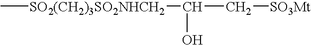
C[SO2(CH2)3SO2NHCH2]C(C[SO3Mt])O
